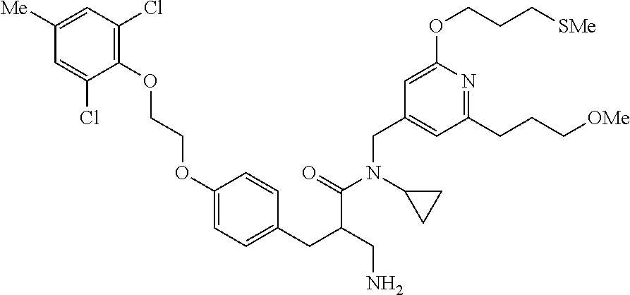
C1=C([Me])C=C(Cl)C(OCCOC2=CC=C(CC(CN)C(=O)N(CC3=CC(CCC[OMe])=NC(OCCC[SMe])=C3)C3CC3)C=C2)=C1Cl
